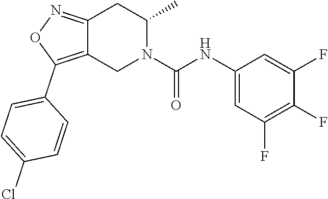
C12=NOC(C3=CC=C(Cl)C=C3)=C1CN(C(NC1=CC(F)=C(F)C(F)=C1)=O)C(C)C2
